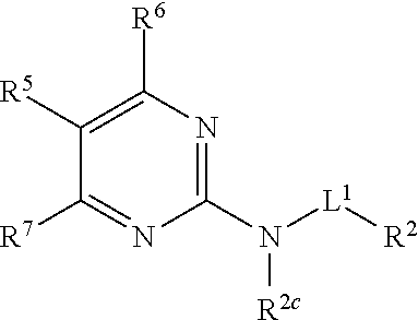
C1([R7])=NC(N([L1][R2])[R2c])=NC([R6])=C1[R5]
